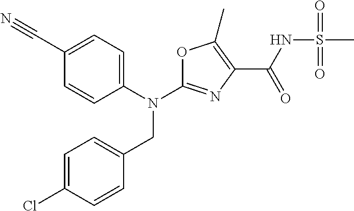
C1(C#N)=CC=C(N(C2=NC(C(NS(C)(=O)=O)=O)=C(C)O2)CC2=CC=C(Cl)C=C2)C=C1
